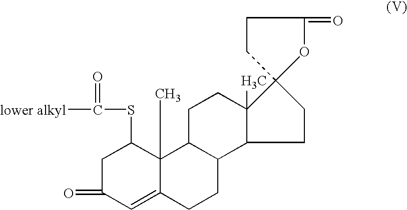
C1C(=O)C=C2C(C)(C1SC(=O)[lower alkyl])C1C(CC2)C2C(C)(CC1)C1(CC2)CCC(=O)O1
